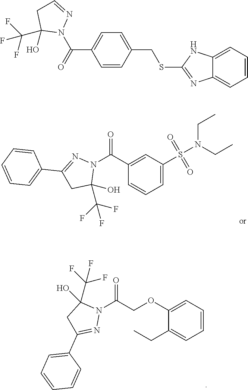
C1(C(N2N=C(C3=CC=CC=C3)CC2(O)C(F)(F)F)=O)=CC(S(N(CC)CC)(=O)=O)=CC=C1.N1(C(COC2=CC=CC=C2CC)=O)C(O)(C(F)(F)F)CC(C2=CC=CC=C2)=N1.C1=C(C(N2N=CCC2(O)C(F)(F)F)=O)C=CC(CSC2=NC3=CC=CC=C3N2)=C1
